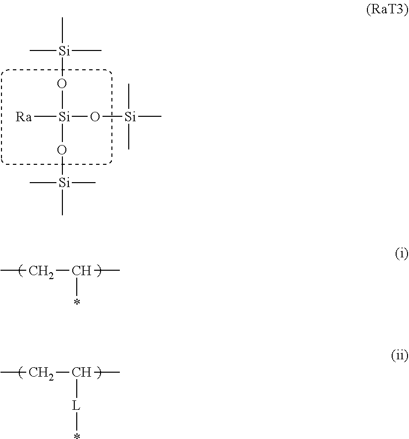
CCC(C)*.CCC(C)[L]*.C[Si](O[Si](O[Si](C)(C)C)(O[Si](C)(C)C)[Ra])(C)C
